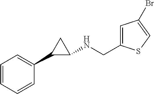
C1=CC=CC(C2C(NCC3=CC(Br)=CS3)C2)=C1
